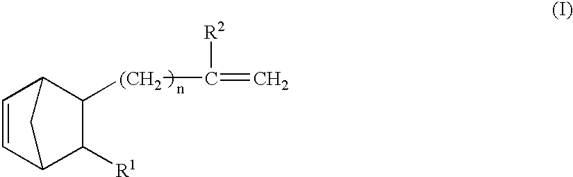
C1=CC2C([R1])C([(CH2]C(=C)[R2])C1C2
